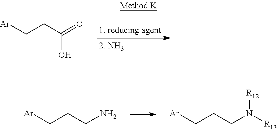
[Ar]CCC(=O)O.[Ar]CCCN.[Ar]CCCN([R13])[R12]
